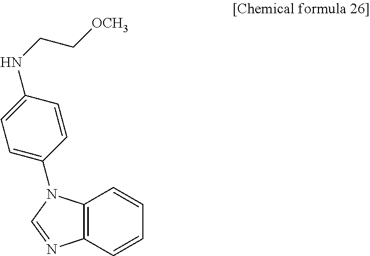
C12=C(C=CC=C1)N=CN2C1=CC=C(NCC[OCH3])C=C1
